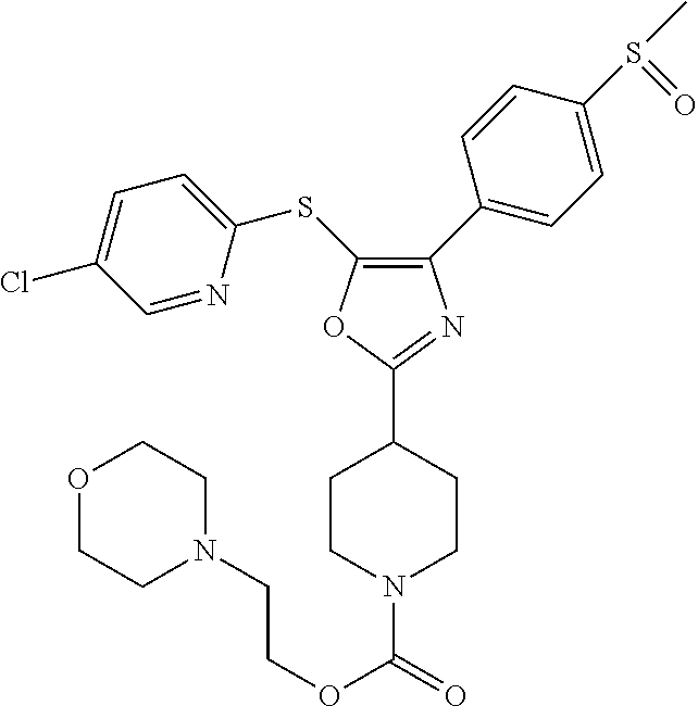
C1(C2=CC=C(S(C)=O)C=C2)=C(SC2=CC=C(Cl)C=N2)OC(C2CCN(C(OCCN3CCOCC3)=O)CC2)=N1
